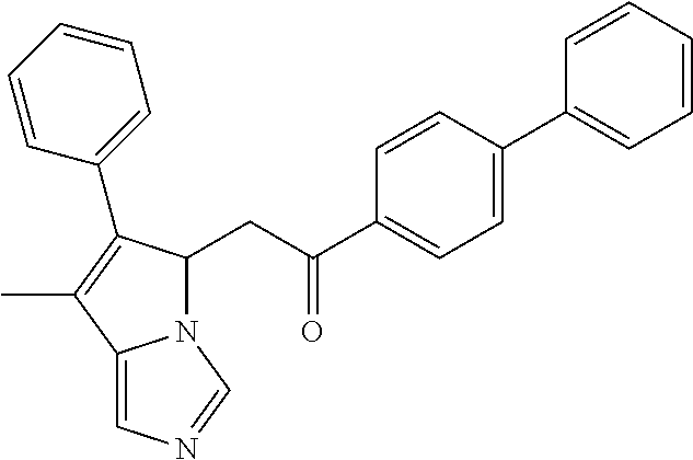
C1=CC(C2=CC=CC=C2)=CC=C1C(=O)CC1N2C(=CN=C2)C(C)=C1C1=CC=CC=C1
